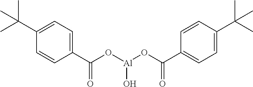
[Al](OC(=O)C1=CC=C(C(C)(C)C)C=C1)(O)OC(C1=CC=C(C(C)(C)C)C=C1)=O
